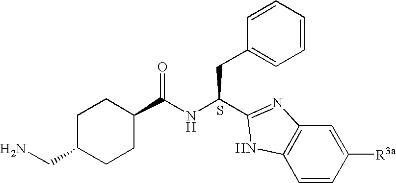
C1C(CN)CCC(C(NC(CC2=CC=CC=C2)C2=NC3=C(C=CC([R3a])=C3)N2)=O)C1.S
